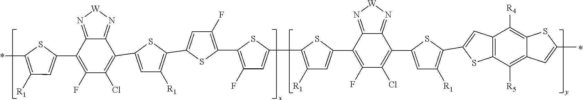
N1=C2C(=N[W]1)C(C1=CC([R1])=C(C3=CC(F)=C(C4=C(F)C=C(C5=C([R1])C=C(C6=C(F)C(Cl)=C(C7=CC([R1])=C(C8=CC9=C(C([R5])=C%10C(=C9[R4])SC(C)=C%10)S8)S7)C7=N[W]N=C76)S5)S4)S3)S1)=C(Cl)C(F)=C2C1=CC([R1])=C(C)S1
